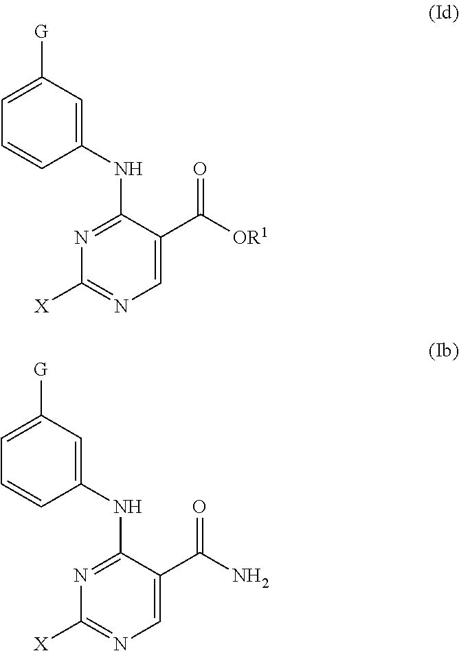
C1=C([G])C=C(NC2=NC([X])=NC=C2C([OR1])=O)C=C1.C1=C([G])C=C(NC2=NC([X])=NC=C2C(N)=O)C=C1
